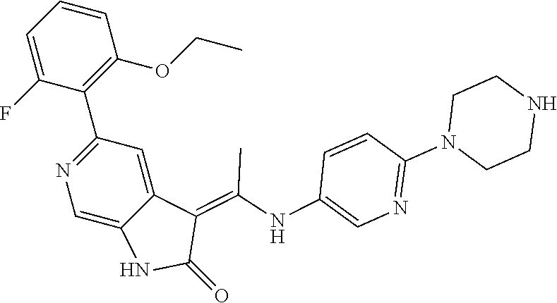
C1=C(F)C(C2=NC=C3C(=C2)C(=C(NC2=CN=C(N4CCNCC4)C=C2)C)C(=O)N3)=C(OCC)C=C1
